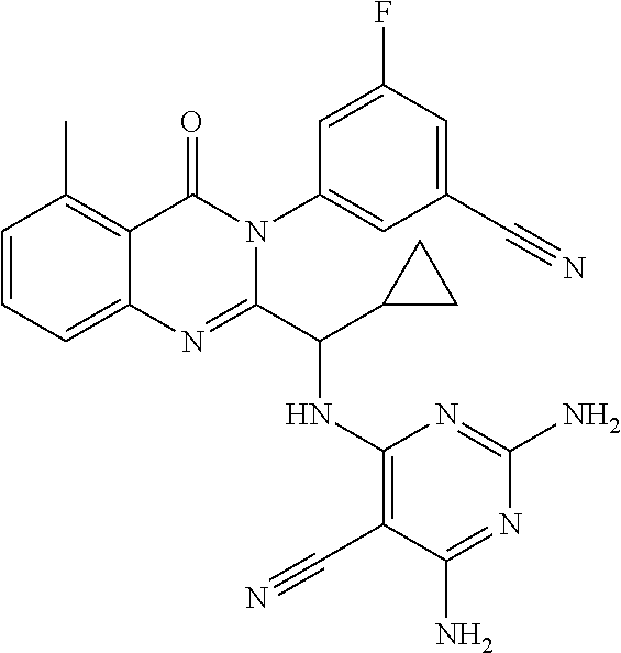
C1=CC=C2C(=C1C)C(=O)N(C1=CC(C#N)=CC(F)=C1)C(C(NC1=C(C#N)C(N)=NC(N)=N1)C1CC1)=N2
